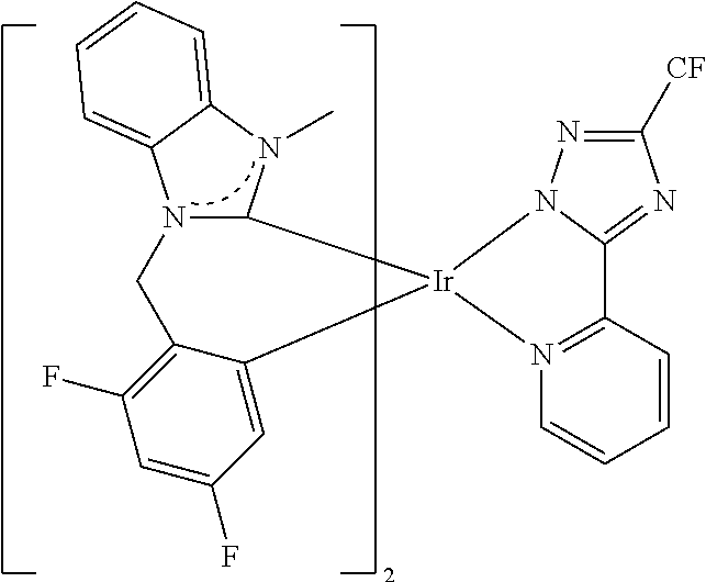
C12=N(C=CC=C1)[Ir]1(N3C2=NC([CF])=N3)C2N(C3=CC=CC=C3N2C)CC2=C(F)C=C(F)C=C21
